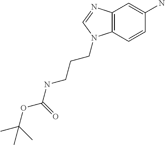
C12=C(C=CC(N)=C1)N(CCCNC(OC(C)(C)C)=O)C=N2
